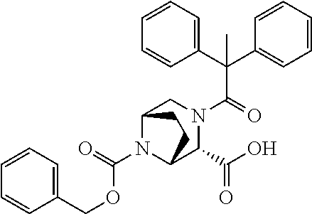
C1(COC(=O)N2C3C(C(O)=O)N(C(=O)C(C4=CC=CC=C4)(C4=CC=CC=C4)C)CC2CC3)=CC=CC=C1
